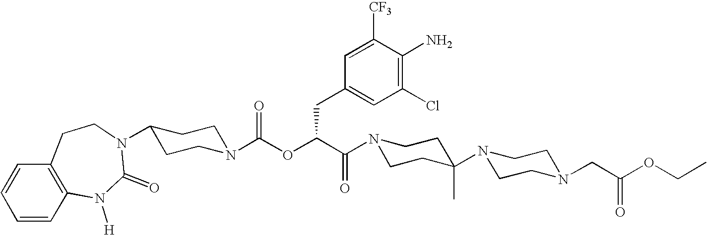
C1(Cl)=C(N)C([CF3])=CC(CC(OC(=O)N2CCC(N3C(=O)N([H])C4=C(C=CC=C4)CC3)CC2)C(=O)N2CCC(N3CCN(CC(OCC)=O)CC3)(C)CC2)=C1
